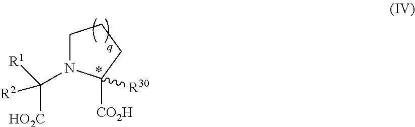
C1N(C([HO2C])([R1])[R2])C([CO2H])([R30])CC1
